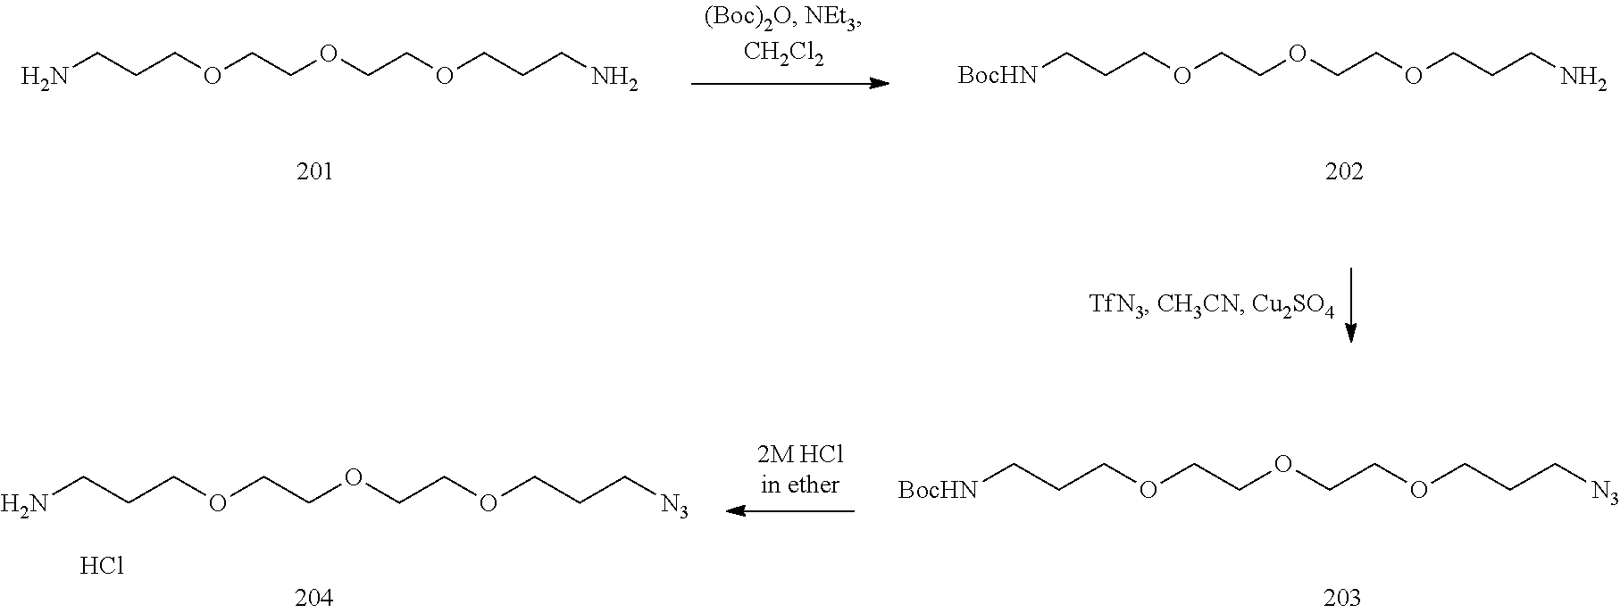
NCCCOCCOCCOCCCN.[BocHN]CCCOCCOCCOCCCN.NCCCOCCOCCOCCC[N3].[BocHN]CCCOCCOCCOCCC[N3].Cl
